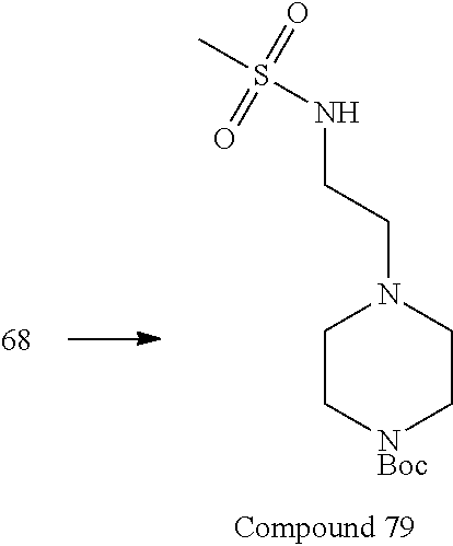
C1C[NBoc]CCN1CCNS(C)(=O)=O
